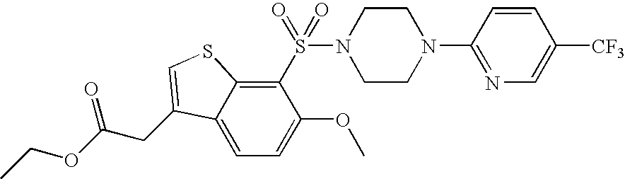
C1=C(OC)C(S(=O)(N2CCN(C3=NC=C([CF3])C=C3)CC2)=O)=C2C(=C1)C(CC(OCC)=O)=CS2
